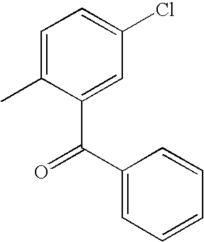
C1=C(C)C(C(=O)C2=CC=CC=C2)=CC(Cl)=C1
